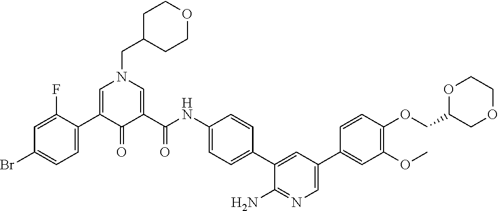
C1=C(C2=CC=C(Br)C=C2F)C(=O)C(C(NC2=CC=C(C3=CC(C4=CC(OC)=C(OCC5COCCO5)C=C4)=CN=C3N)C=C2)=O)=CN1CC1CCOCC1
